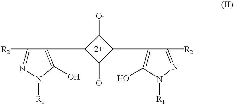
[R2]C1=NN([R1])C(O)=C1C1C([O-])C(C2=C(O)N([R1])N=C2[R2])C1[O-]
